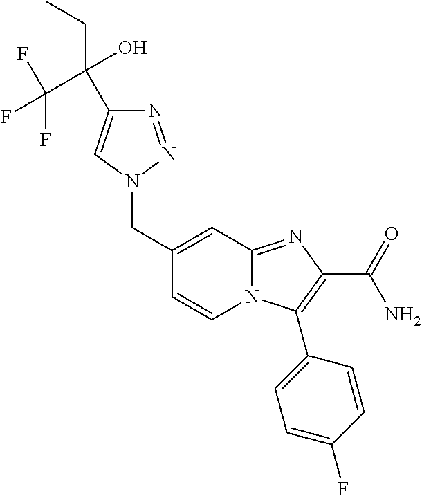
C1(CN2N=NC(C(CC)(O)C(F)(F)F)=C2)=CC2=NC(C(N)=O)=C(C3=CC=C(F)C=C3)N2C=C1
